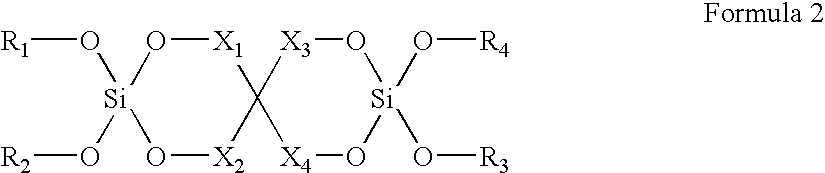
O([R1])[Si]1(O[R2])O[X2]C2([X1]O1)[X4]O[Si](O[R3])(O[R4])O[X3]2
